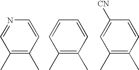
C1=CN=CC(C)=C1C.C1=CC=CC(C)=C1C.C1=CC([CN])=CC(C)=C1C
